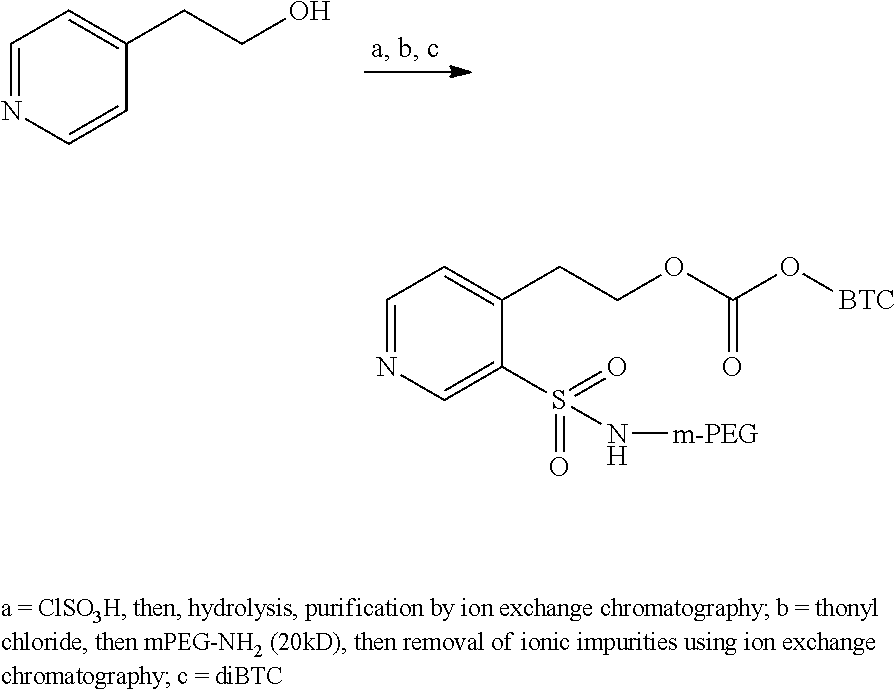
C1=NC=CC(CCO)=C1.C1=NC=C(S(=O)(=O)N[m-PEG])C(CCOC(O[BTC])=O)=C1
